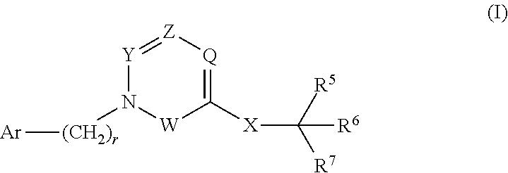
[Y]1=[Z][Q]=C([X]C([R5])([R7])[R6])[W]N1[(CH2)r][Ar]
